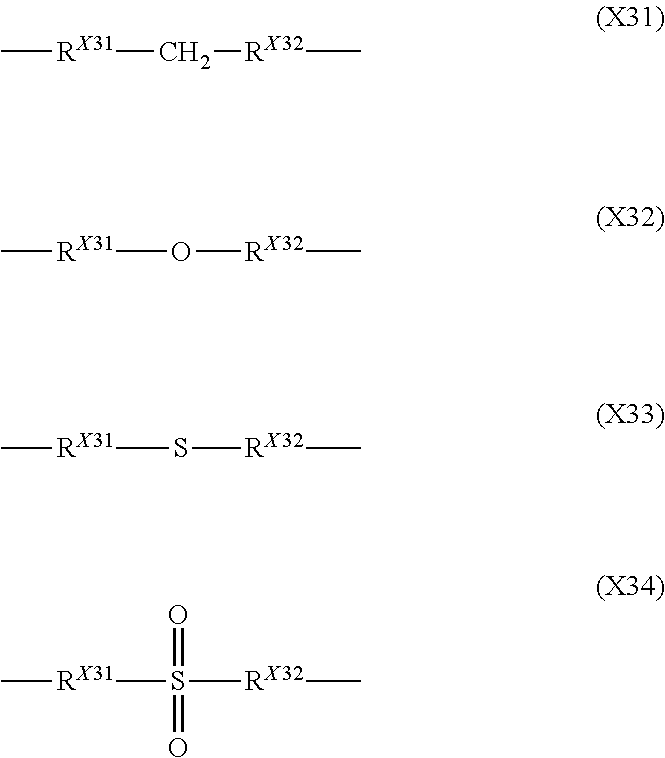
C[RX31]C[RX32]C.C[RX31]O[RX32]C.C[RX31]S[RX32]C.C[RX31]S([RX32]C)(=O)=O
